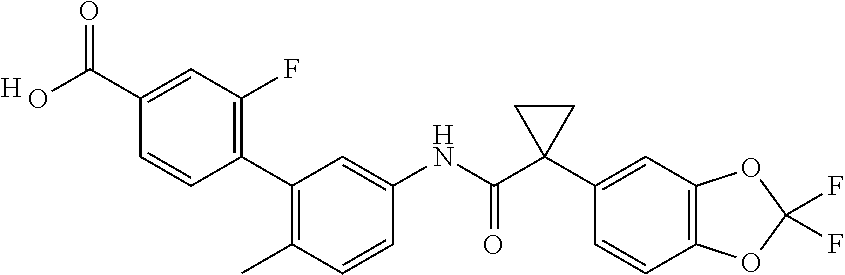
C1=CC(C)=C(C2=C(F)C=C(C(=O)O)C=C2)C=C1NC(C1(C2=CC3=C(C=C2)OC(F)(F)O3)CC1)=O.[H]
